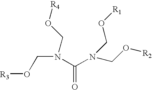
C(N(C(N(CO[R2])CO[R1])=O)CO[R4])O[R3]
